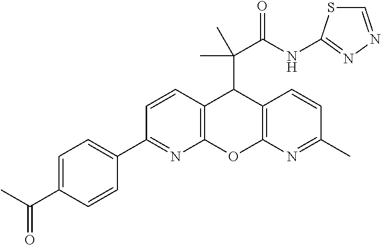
C(C1=CC=C(C2=NC3=C(C=C2)C(C(C(NC2=NN=CS2)=O)(C)C)C2=C(O3)N=C(C)C=C2)C=C1)(=O)C
